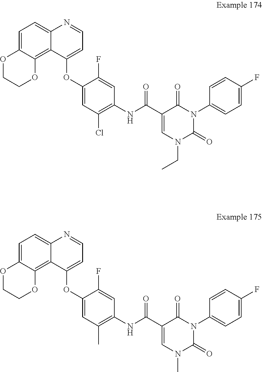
C1=C2C(=C3C(=C1)N=CC=C3OC1=CC(C)=C(NC(=O)C3=CN(C)C(=O)N(C4=CC=C(F)C=C4)C3=O)C=C1F)OCCO2.C1=C2C(=C3C(=C1)N=CC=C3OC1=CC(Cl)=C(NC(=O)C3=CN(CC)C(=O)N(C4=CC=C(F)C=C4)C3=O)C=C1F)OCCO2
